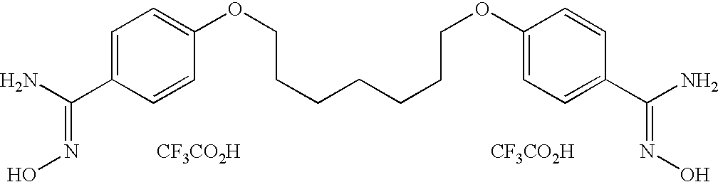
[CF3CO2H].[CF3CO2H].C1=C(C(N)=NO)C=CC(OCCCCCCCOC2=CC=C(C(N)=NO)C=C2)=C1
